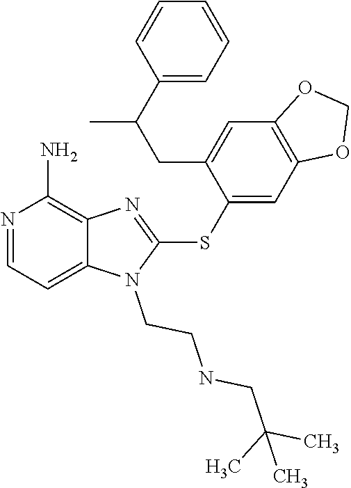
C12=CC=NC(N)=C1N=C(SC1=CC3=C(C=C1CC(C1=CC=CC=C1)C)OCO3)N2CCNCC(C)(C)C
